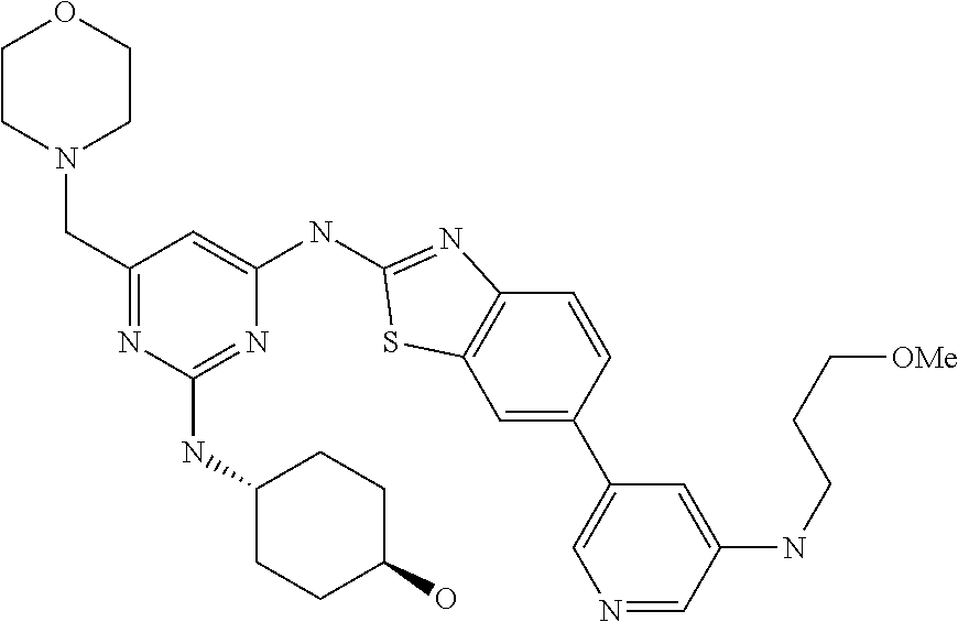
C1=C(C2=CN=CC(NCCC[OMe])=C2)C=CC2=C1SC(NC1=CC(CN3CCOCC3)=NC(NC3CCC(O)CC3)=N1)=N2
